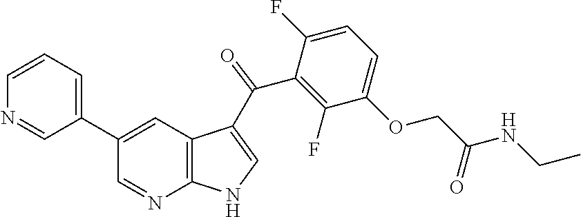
C12=C(C=C(C3=CC=CN=C3)C=N1)C(C(C1=C(F)C(OCC(NCC)=O)=CC=C1F)=O)=CN2
